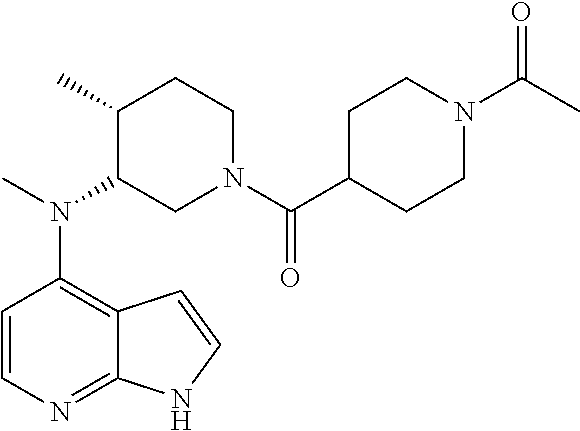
C1=CN=C2C(=C1N(C)C1CN(C(C3CCN(C(C)=O)CC3)=O)CCC1C)C=CN2
